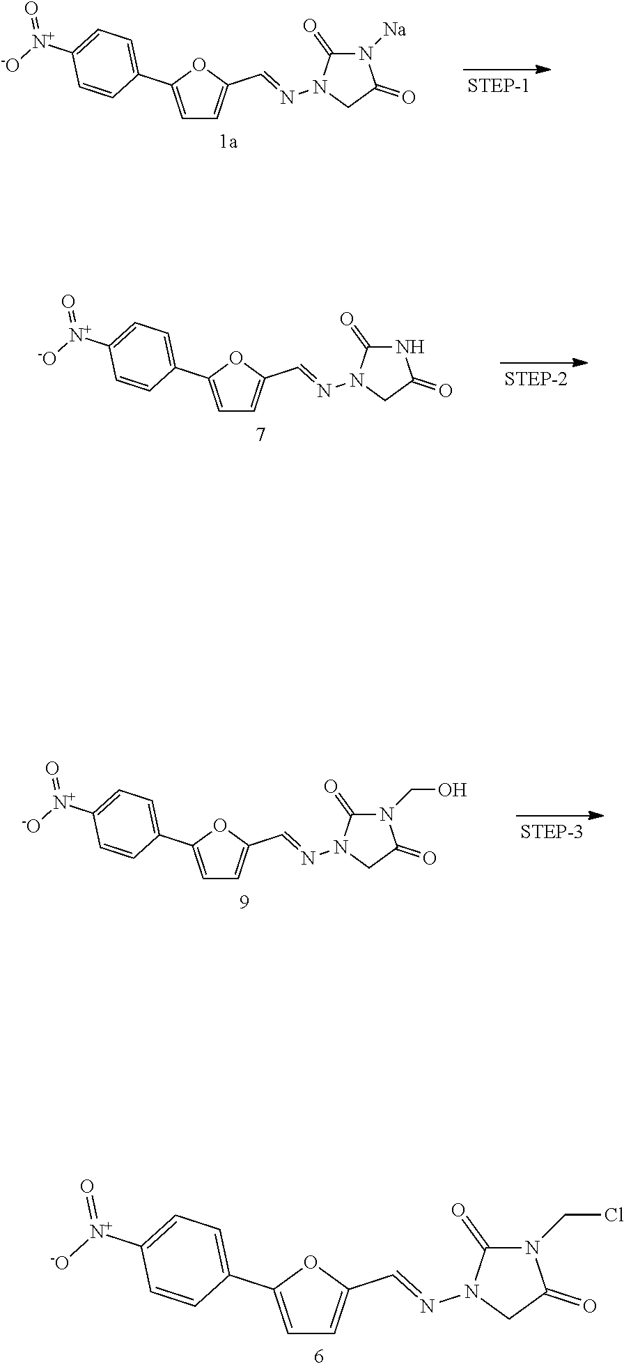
N1([Na])C(=O)N(N=CC2=CC=C(C3=CC=C([N+]([-O])=O)C=C3)O2)CC1=O.N1C(=O)N(N=CC2=CC=C(C3=CC=C([N+]([-O])=O)C=C3)O2)CC1=O.C1(=O)N(N=CC2=CC=C(C3=CC=C([N+]([-O])=O)C=C3)O2)CC(=O)N1CO.C1(=O)N(N=CC2=CC=C(C3=CC=C([N+]([-O])=O)C=C3)O2)CC(=O)N1CCl
